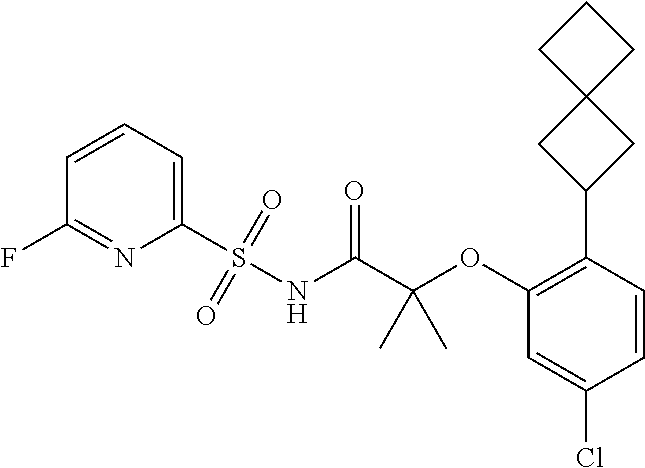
C1(S(NC(C(OC2=C(C3CC4(C3)CCC4)C=CC(Cl)=C2)(C)C)=O)(=O)=O)=CC=CC(F)=N1
